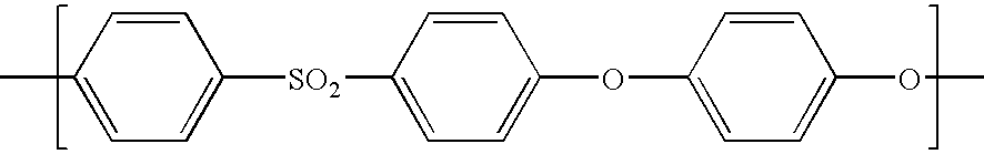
C1=CC([SO2]C2=CC=C(OC3=CC=C(OC)C=C3)C=C2)=CC=C1C
